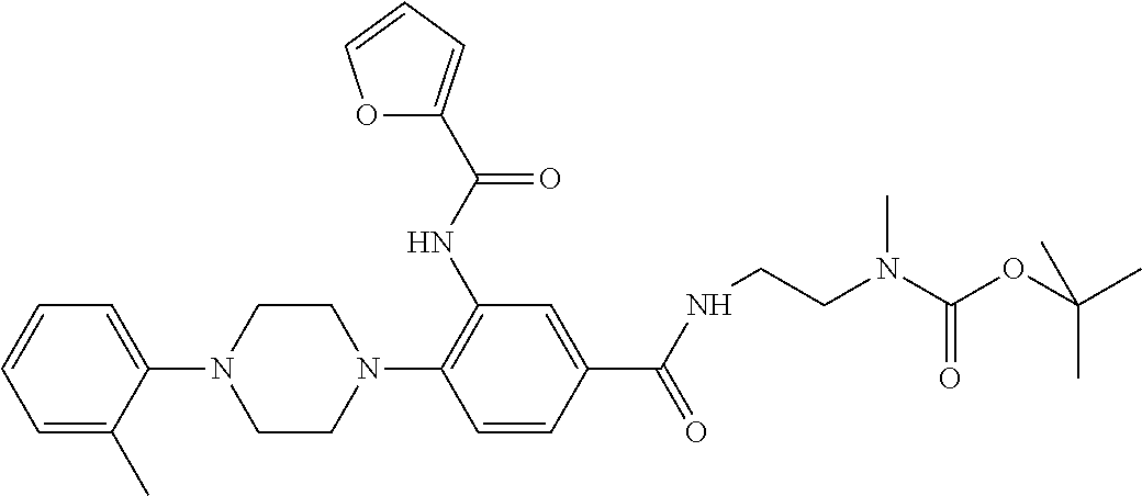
C1=C(C)C(N2CCN(C3=C(NC(=O)C4=CC=CO4)C=C(C(NCCN(C(OC(C)(C)C)=O)C)=O)C=C3)CC2)=CC=C1
